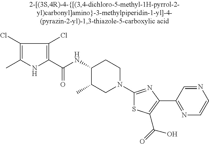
C1(NC(C2=C(Cl)C(Cl)=C(C)N2)=O)C(C)CN(C2=NC(C3=NC=CN=C3)=C(C(=O)O)S2)CC1
